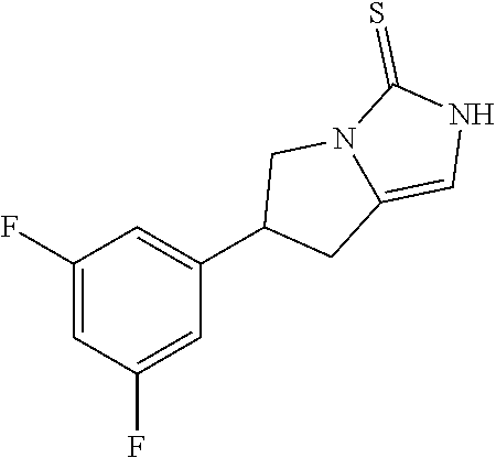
C1(F)=CC(F)=CC(C2CC3=CNC(=S)N3C2)=C1
